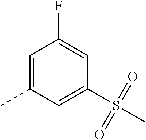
C1=C(C)C=C(S(=O)(=O)C)C=C1F
